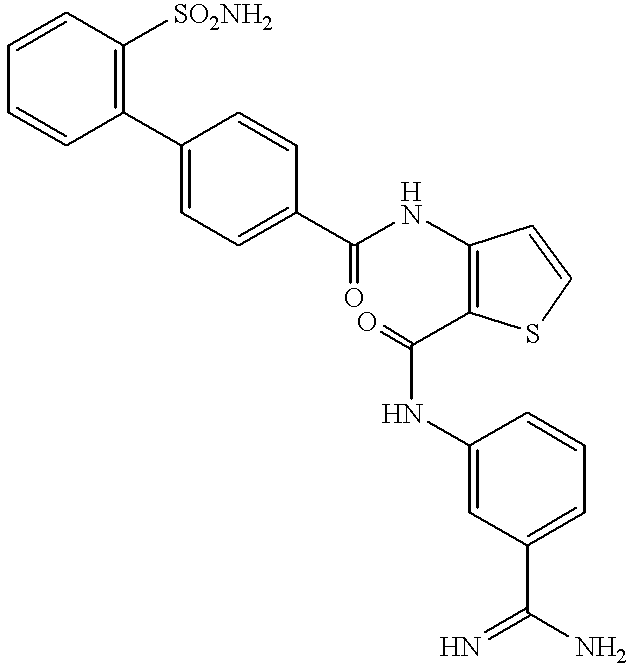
C1=CC([SO2NH2])=C(C2=CC=C(C(NC3=C(C(NC4=CC(C(=N)N)=CC=C4)=O)SC=C3)=O)C=C2)C=C1
